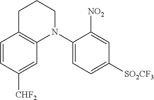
C1=CC([CHF2])=CC2=C1CCCN2C1=CC=C([SO2CF3])C=C1[NO2]
